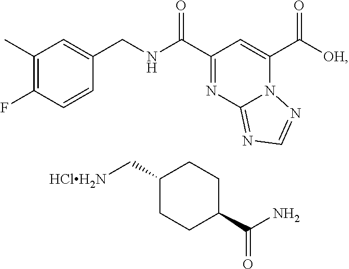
C1(C)=C(F)C=CC(CNC(C2=NC3=NC=NN3C(C([OH])=O)=C2)=O)=C1.C1(C[HClH2N])CCC(C(N)=O)CC1
